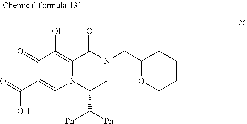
C1(=O)C(C(O)=O)=CN2C(=C1O)C(=O)N(CC1OCCCC1)CC2C([Ph])[Ph]
